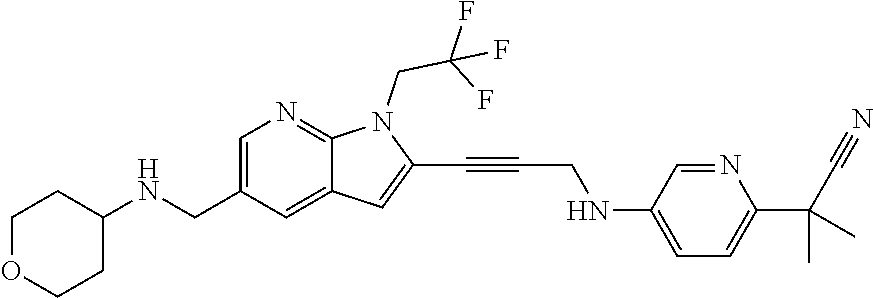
C1=C(CNC2CCOCC2)C=C2C(=N1)N(CC(F)(F)F)C(C#CCNC1=CC=C(C(C#N)(C)C)N=C1)=C2
